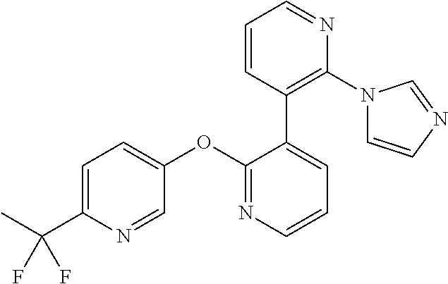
C1=C(C(F)(F)C)N=CC(OC2=NC=CC=C2C2=C(N3C=CN=C3)N=CC=C2)=C1
